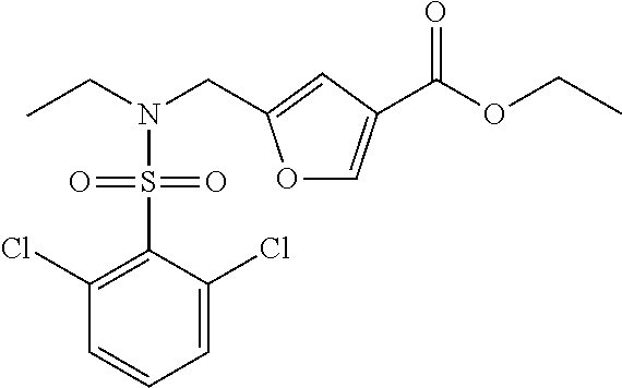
C1(Cl)=C(S(N(CC)CC2=CC(C(OCC)=O)=CO2)(=O)=O)C(Cl)=CC=C1
